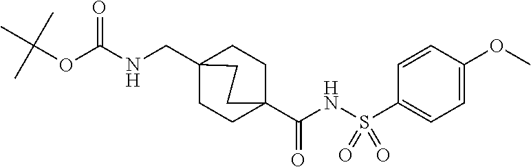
C1CC2(CNC(OC(C)(C)C)=O)CCC1(C(NS(C1=CC=C(OC)C=C1)(=O)=O)=O)CC2
